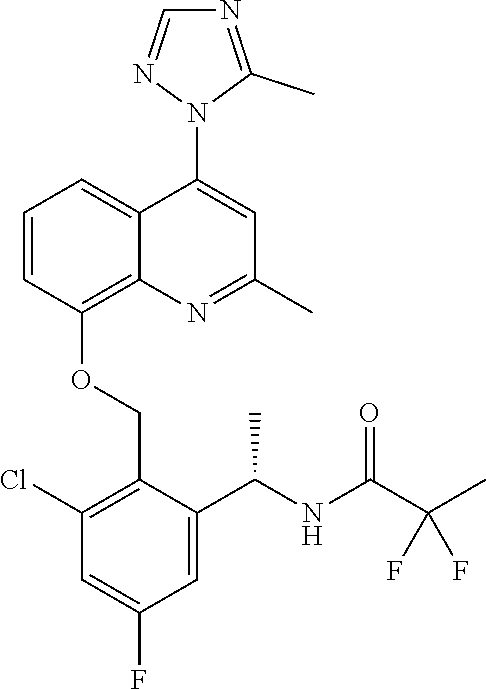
C1=CC(OCC2=C(Cl)C=C(F)C=C2C(NC(C(C)(F)F)=O)C)=C2C(=C1)C(N1C(C)=NC=N1)=CC(C)=N2
